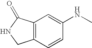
N1CC2=C(C1=O)C=C(NC)C=C2
